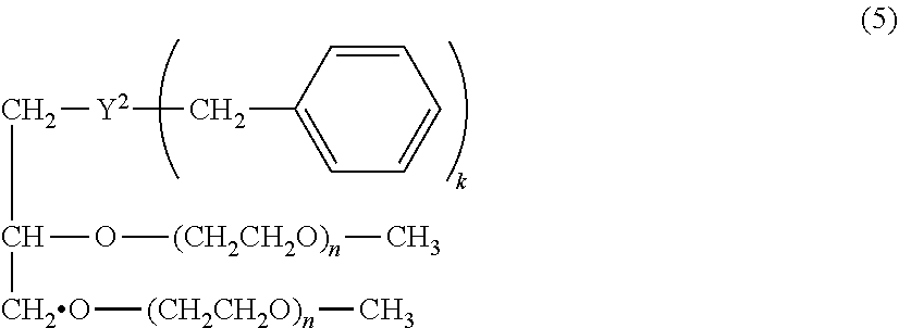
C(C(O[(CH2CH2O)n]C)[CH2O][(CH2CH2O)n]C)[Y2]CC1=CC=CC=C1
